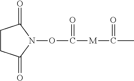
CC(=O)[M]C(ON1C(=O)CCC1=O)=O
